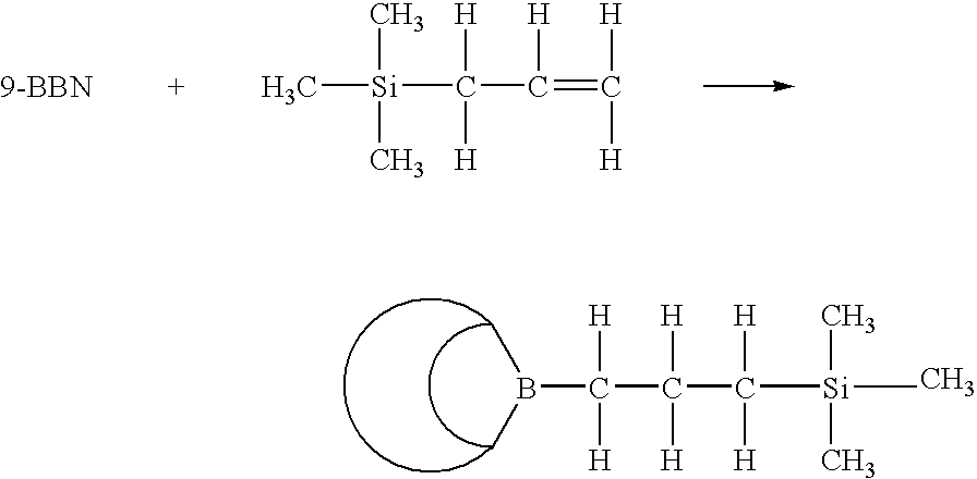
[9-BBN].C[Si](C)(C)C([H])(C([H])=C([H])[H])[H].C[Si](C)(C)C([H])(C([H])(C([H])([H])B(C)C)[H])[H]
